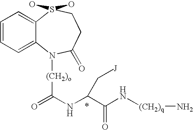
C1=CC=C2C(=C1)S(O)(O)CCC(=O)N2[(CH2)o]C(=O)NC(C(N[(CH2)q]N)=O)C[J]
